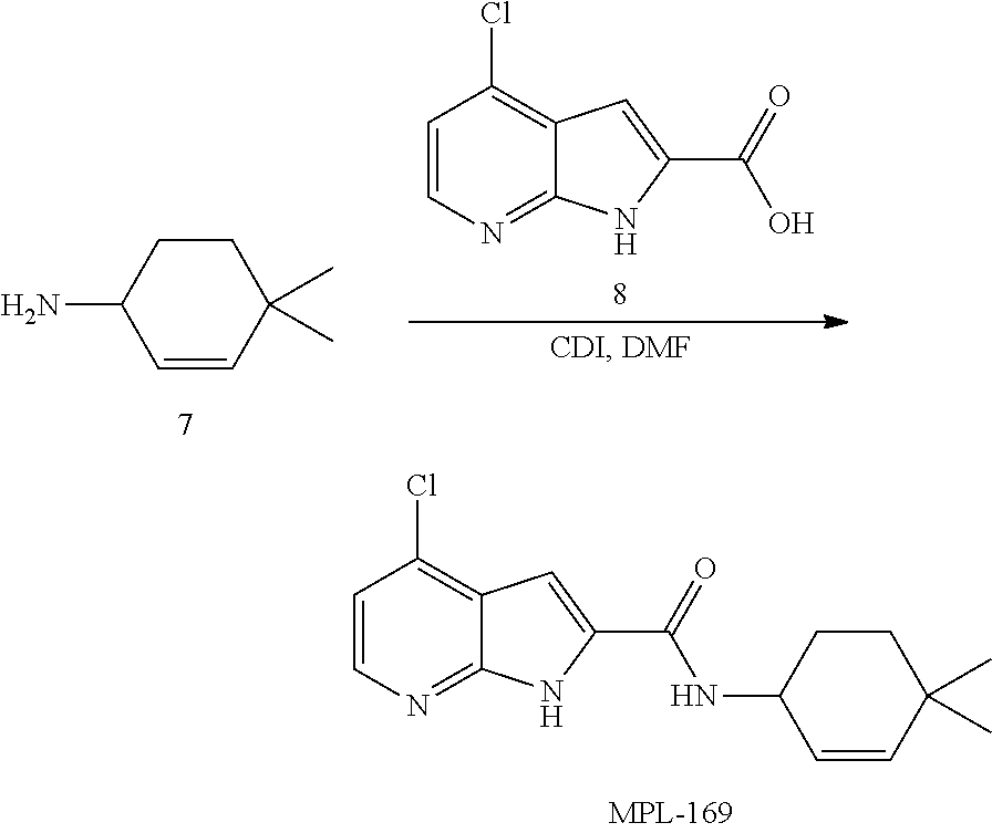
C1C(N)C=CC(C)(C)C1.C1=CN=C2C(=C1Cl)C=C(C(=O)O)N2.C1=CN=C2C(=C1Cl)C=C(C(NC1C=CC(C)(C)CC1)=O)N2
